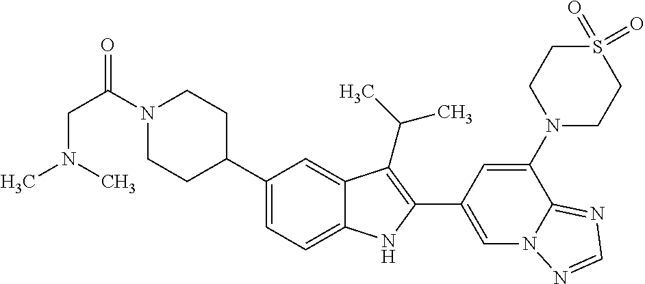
C(N1CCC(C2=CC=C3C(=C2)C(C(C)C)=C(C2=CN4C(=NC=N4)C(N4CCS(=O)(=O)CC4)=C2)N3)CC1)(=O)CN(C)C
